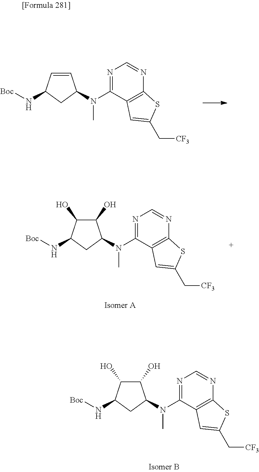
C1(O)C(O)C(N[Boc])CC1N(C)C1=NC=NC2=C1C=C(C[CF3])S2.C1=CC(N[Boc])CC1N(C)C1=NC=NC2=C1C=C(C[CF3])S2.C1(O)C(O)C(N[Boc])CC1N(C)C1=NC=NC2=C1C=C(C[CF3])S2
